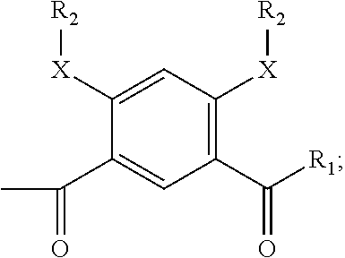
C1(C(C)=O)=CC(C([R1])=O)=C([X][R2])C=C1[X][R2]
